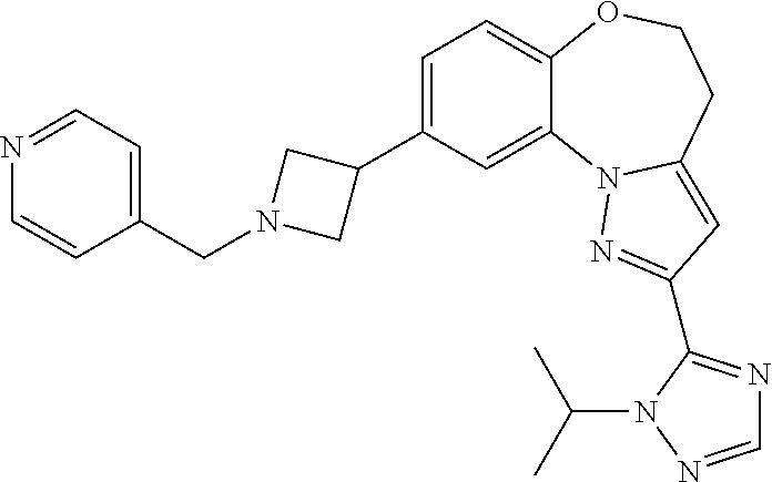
C1=C(C2CN(CC3=CC=NC=C3)C2)C=C2C(=C1)OCCC1=CC(C3=NC=NN3C(C)C)=NN21
